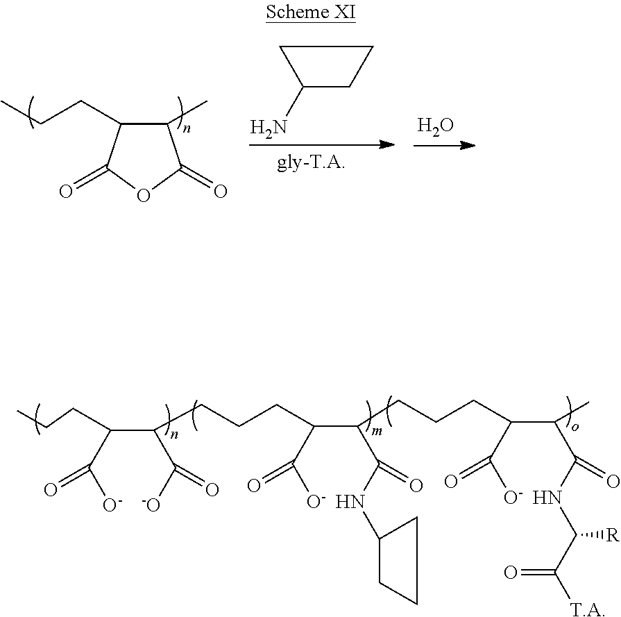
CCCC1C(C)C(=O)OC1=O.C1(N)CCC1.O.C(CC(C(C([-O])=O)CCCC(C(=O)[O-])C(C(NC1CCC1)=O)CCCC(C(C(NC(C([T.A])=O)[R])=O)C)C(=O)[O-])C(=O)[O-])C
